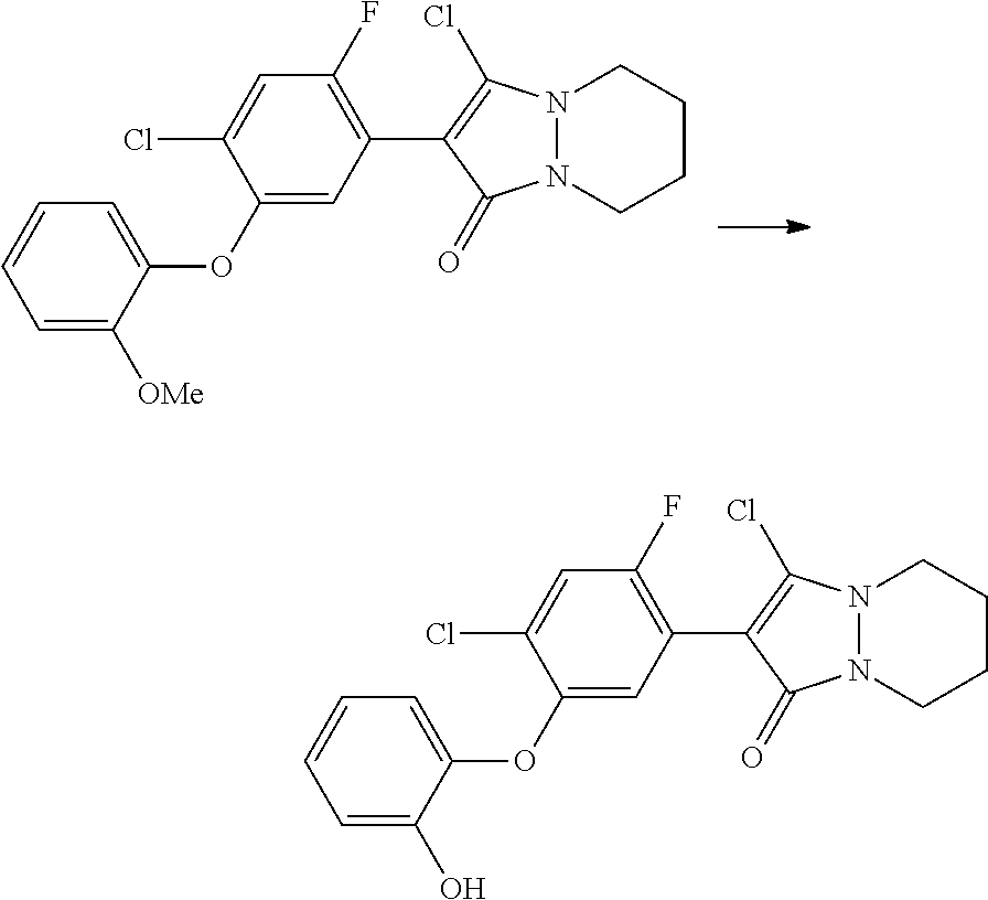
C1=C(O)C(OC2=CC(C3=C(Cl)N4N(C3=O)CCCC4)=C(F)C=C2Cl)=CC=C1.C1=C([OMe])C(OC2=CC(C3=C(Cl)N4N(C3=O)CCCC4)=C(F)C=C2Cl)=CC=C1
